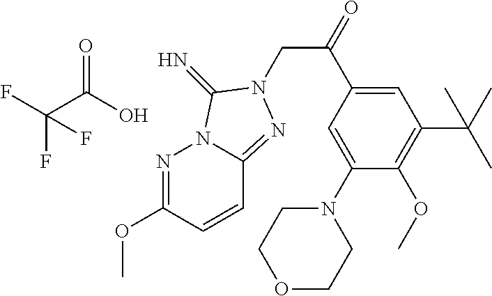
N1=C(OC)C=CC2=NN(CC(=O)C3=CC(C(C)(C)C)=C(OC)C(N4CCOCC4)=C3)C(=N)N12.FC(C(O)=O)(F)F
